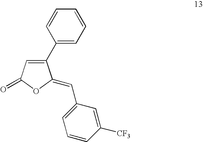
C1(C2=CC=CC=C2)=CC(=O)OC1=CC1=CC=CC([CF3])=C1
